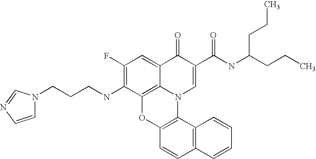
C1(F)=C(NCCCN2C=CN=C2)C2=C3C(=C1)C(=O)C(C(NC(CCC)CCC)=O)=CN3C1=C(O2)C=CC2=C1C=CC=C2
